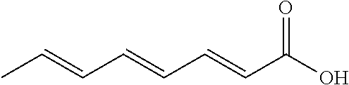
CC=CC=CC=CC(O)=O
